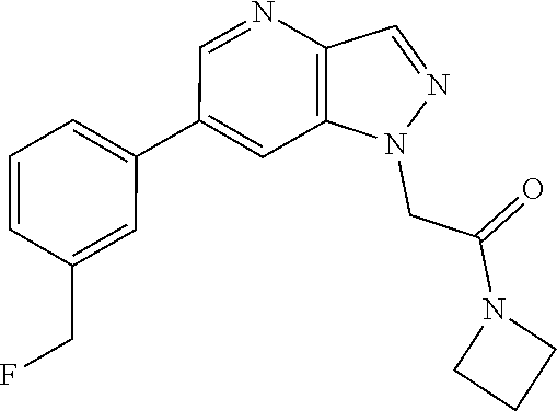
C1(C2=CC3=C(N=C2)C=NN3CC(N2CCC2)=O)=CC=CC(CF)=C1
